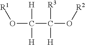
[H]C([H])(C([R3])([H])O[R2])O[R1]
